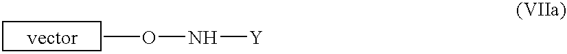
[vector].CON[Y]
